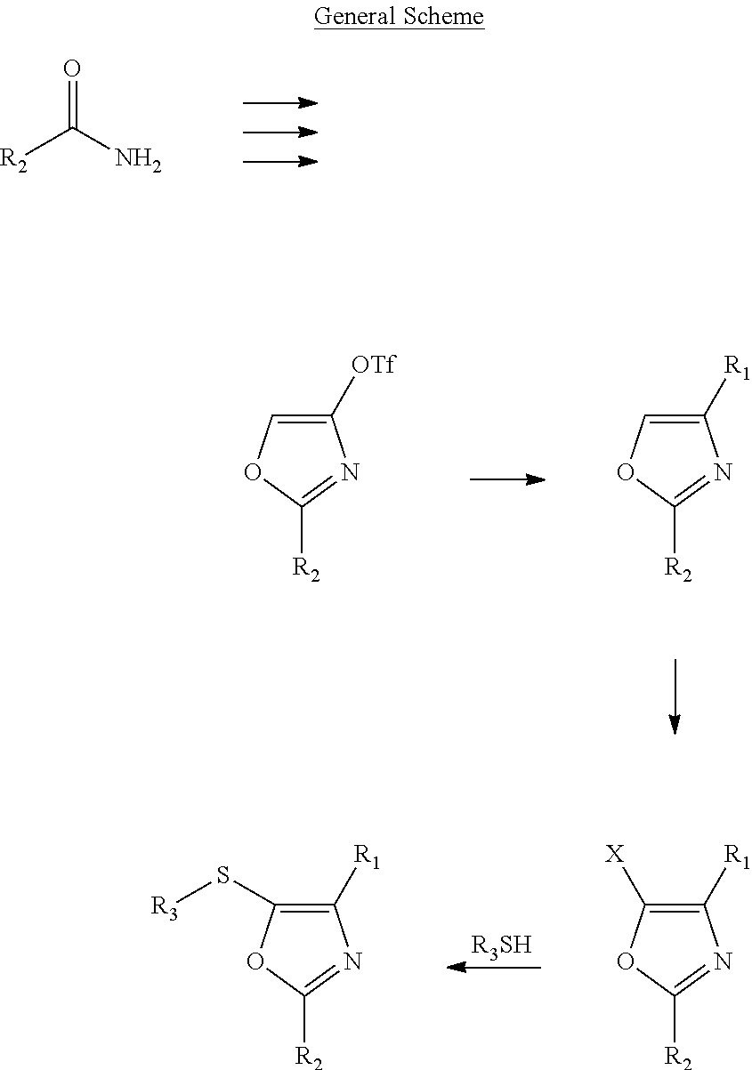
O=C(N)[R2].C1([OTf])=COC([R2])=N1.C1([R1])=COC([R2])=N1.[R3SH].C1([R1])=C([X])OC([R2])=N1.C1([R1])=C(S[R3])OC([R2])=N1
